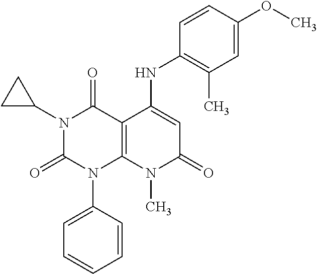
C1=CC(N2C3=C(C(=O)N(C4CC4)C2=O)C(NC2=C(C)C=C(OC)C=C2)=CC(=O)N3C)=CC=C1
